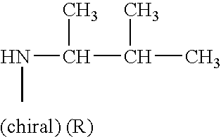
N(C(C(C)C)C)C
